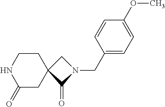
C1(CN2CC3(C2=O)CCNC(=O)C3)=CC=C(OC)C=C1
